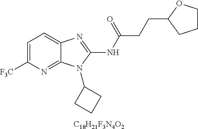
[C18H21F3N4O2].C1=C([F3C])N=C2C(=C1)N=C(NC(CCC1OCCC1)=O)N2C1CCC1
